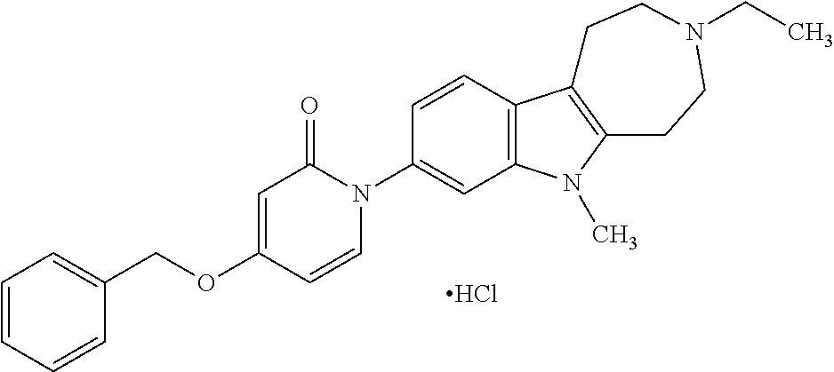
C1=CC=CC(COC2=CC(=O)N(C3=CC4=C(C=C3)C3=C(N4C)CCN(CC)CC3)C=C2)=C1.Cl
